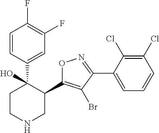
C1(C2=C(Br)C(C3=CC=CC(Cl)=C3Cl)=NO2)C(C2=CC(F)=C(F)C=C2)(O)CCNC1
